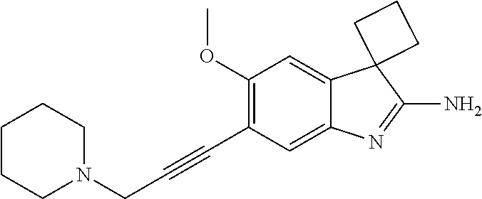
C12=CC(OC)=C(C#CCN3CCCCC3)C=C1N=C(N)C21CCC1
